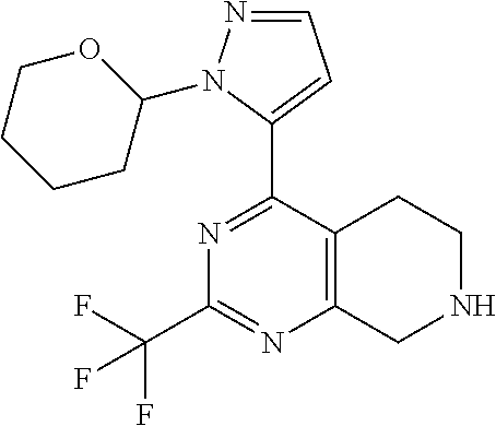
N1=C(C2=CC=NN2C2OCCCC2)C2=C(N=C1C(F)(F)F)CNCC2
